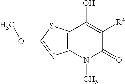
C12=C(N(C)C(=O)C([R4])=C1O)N=C(OC)S2
